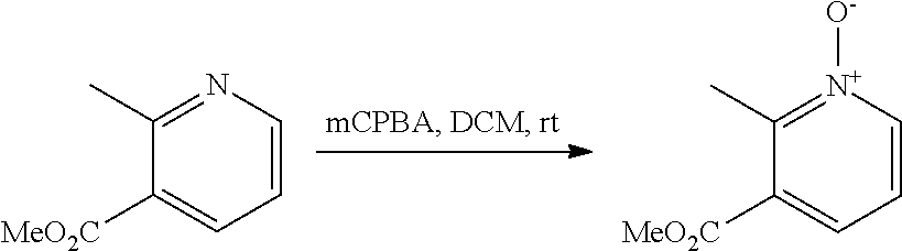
C1=CN=C(C)C([MeO2C])=C1.C1=C[N+]([O-])=C(C)C([MeO2C])=C1
